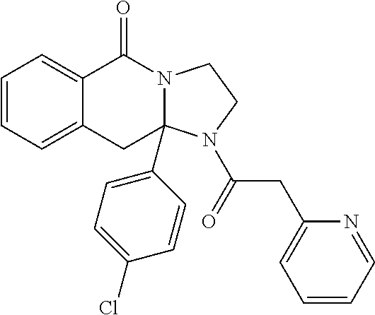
C1=CC=C2C(=C1)C(=O)N1C(C3=CC=C(Cl)C=C3)(C2)N(C(=O)CC2=CC=CC=N2)CC1
